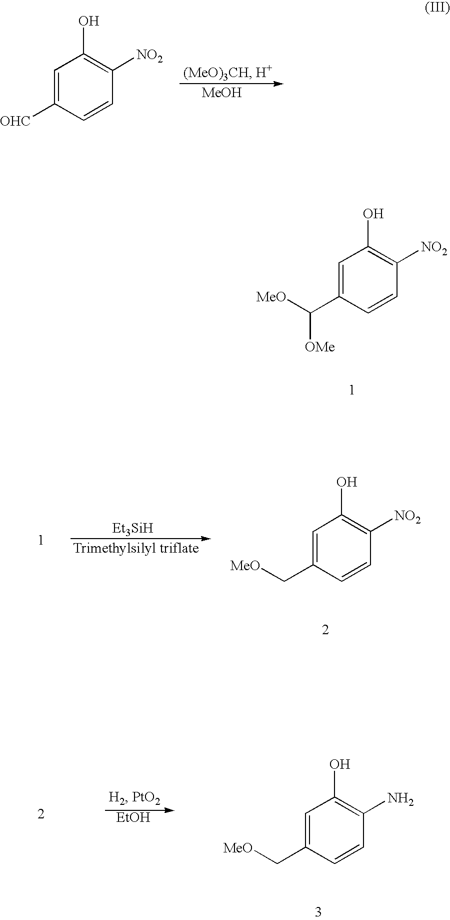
[MeOH].C1=C([OHC])C=CC([NO2])=C1O.C1=C(C([OMe])[MeO])C=CC([NO2])=C1O.[Et3SiH].C1=C(C[MeO])C=CC([NO2])=C1O.C1=C(C[MeO])C=CC(N)=C1O.[EtOH]
